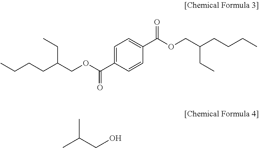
C(C(COC(C1=CC=C(C(OCC(CCCC)CC)=O)C=C1)=O)CC)CCC.CC(CO)C
